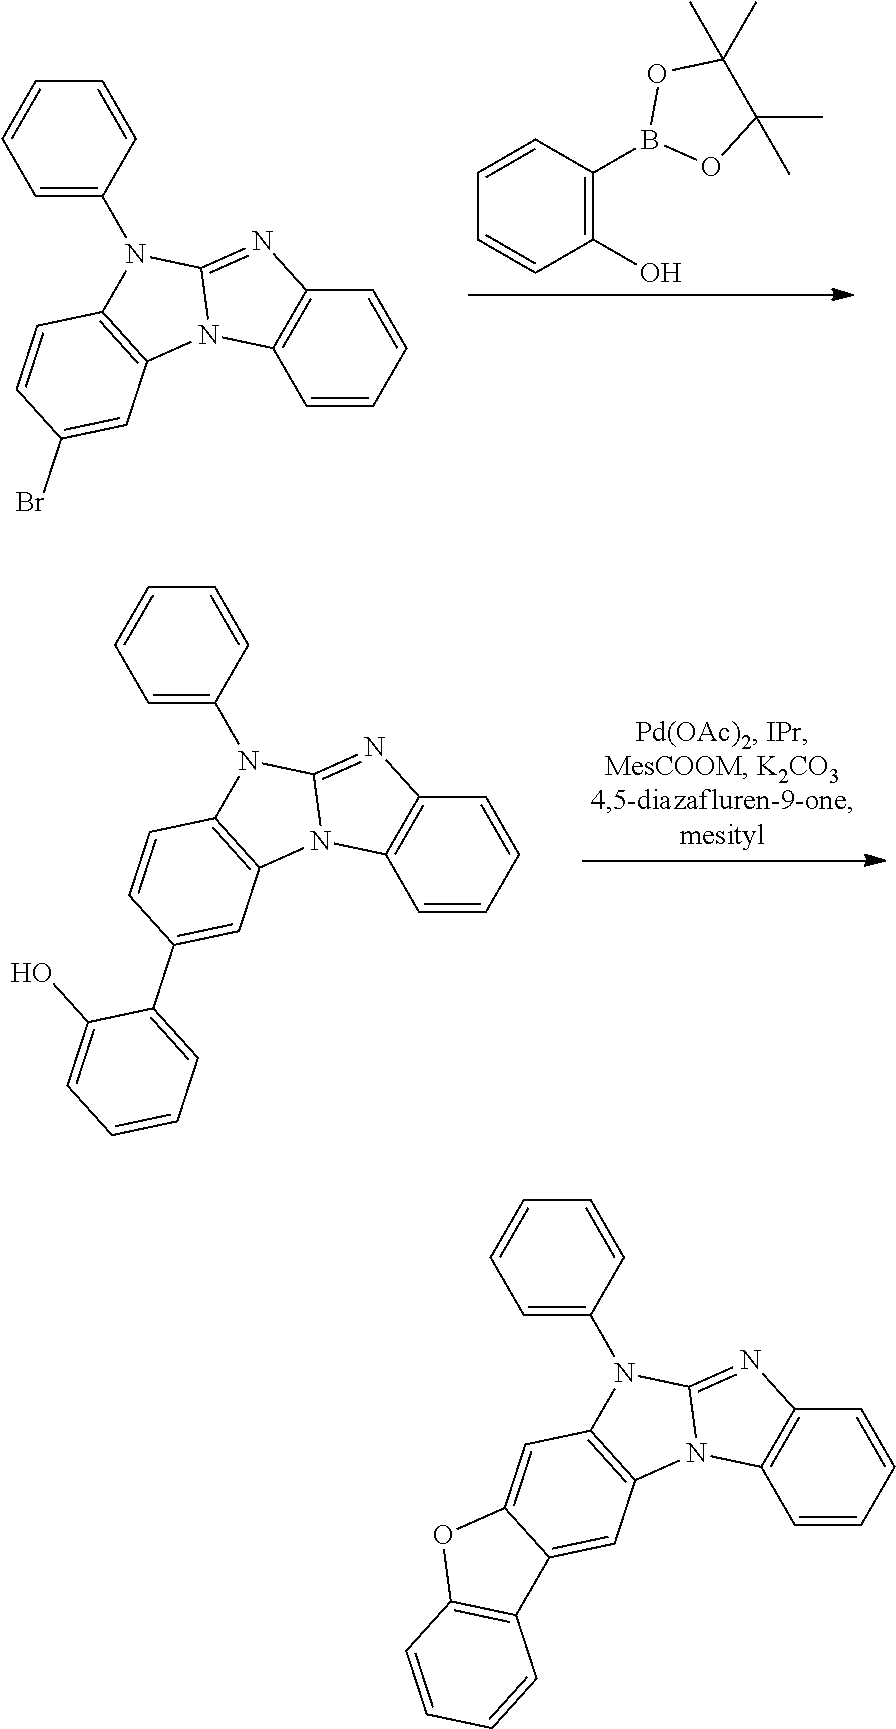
C1(O)=C(B2OC(C)(C)C(C)(C)O2)C=CC=C1.C1=CC=CC2=C1N1C(=N2)N(C2=CC=CC=C2)C2=C1C=C(Br)C=C2.C1=CC=CC2=C1N1C(=N2)N(C2=CC=CC=C2)C2=C1C=C1C(=C2)OC2=C1C=CC=C2.C1=CC=CC2=C1N1C(=N2)N(C2=CC=CC=C2)C2=C1C=C(C1=CC=CC=C1O)C=C2
